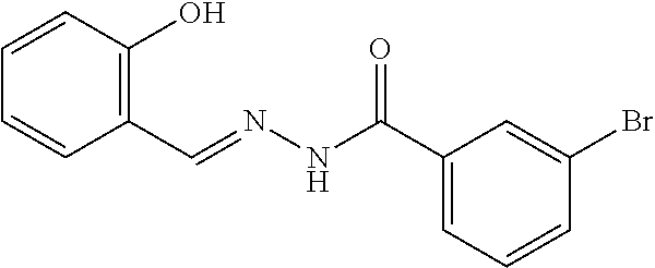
C1=CC(O)=C(C=NNC(C2=CC=CC(Br)=C2)=O)C=C1
